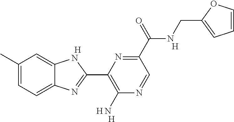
[H].C1(C)=CC=C2C(=C1)NC(C1=C(N)N=CC(C(NCC3=CC=CO3)=O)=N1)=N2.[H].[H].[H]
